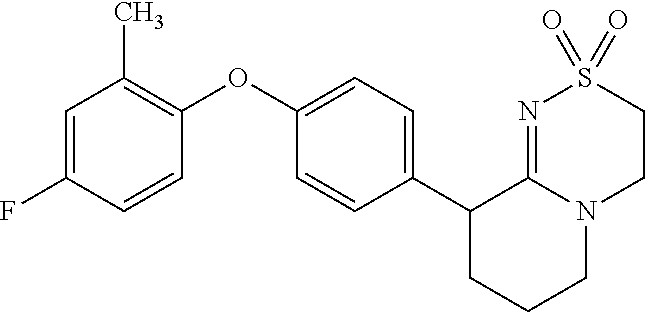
C1(C2=CC=C(OC3=C(C)C=C(F)C=C3)C=C2)CCCN2C1=NS(=O)(=O)CC2
